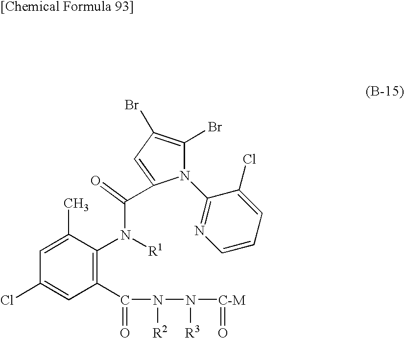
N1(C2=NC=CC=C2Cl)C(Br)=C(Br)C=C1C(=O)N([R1])C1=C(C(=O)N([R2])N([R3])[C-M]=O)C=C(Cl)C=C1C
